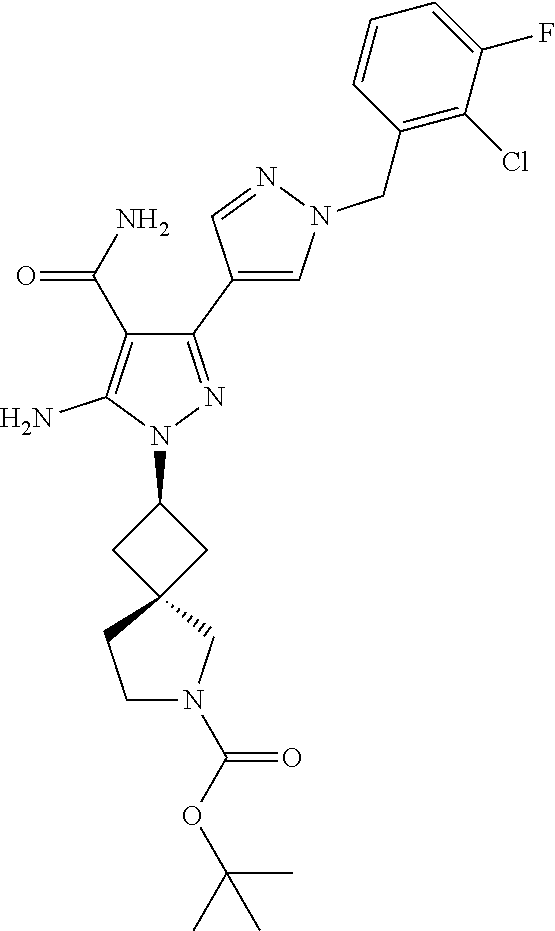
C1(C2=CN(CC3=C(Cl)C(F)=CC=C3)N=C2)=NN(C2CC3(C2)CCN(C(OC(C)(C)C)=O)C3)C(N)=C1C(N)=O
